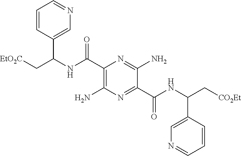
C1=CC(C(NC(C2=C(N)N=C(C(NC(C[CO2Et])C3=CN=CC=C3)=O)C(N)=N2)=O)C[EtO2C])=CN=C1
